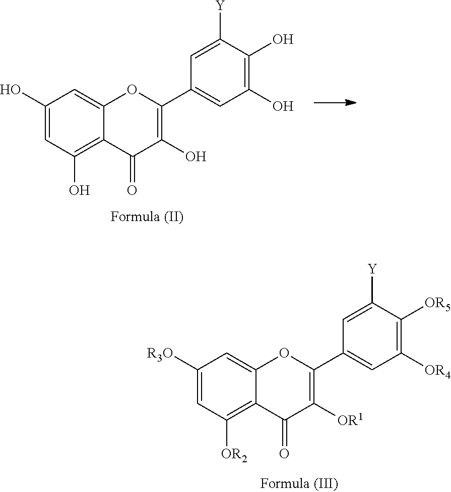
C1(O)=CC(O)=C2C(=C1)OC(C1=CC(O)=C(O)C([Y])=C1)=C(O)C2=O.C1([R3O])=CC([OR2])=C2C(=C1)OC(C1=CC([OR4])=C([OR5])C([Y])=C1)=C([OR1])C2=O
